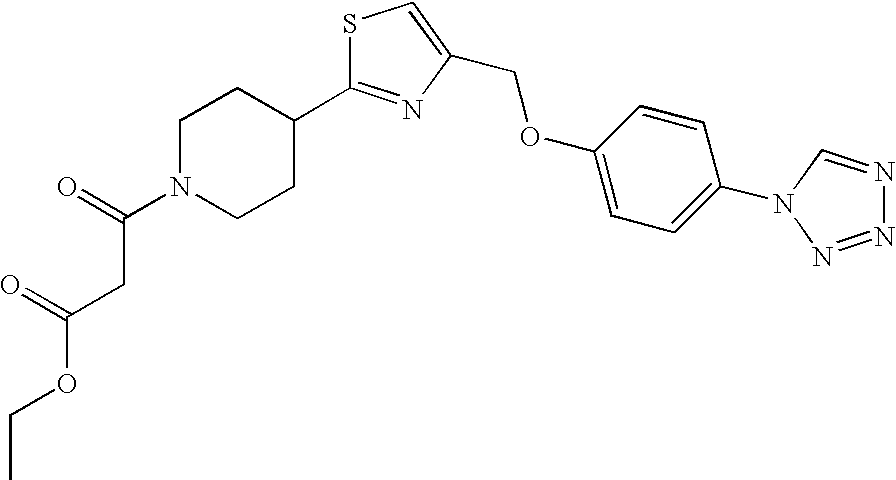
S1C(C2CCN(C(=O)CC(OCC)=O)CC2)=NC(COC2=CC=C(N3C=NN=N3)C=C2)=C1
